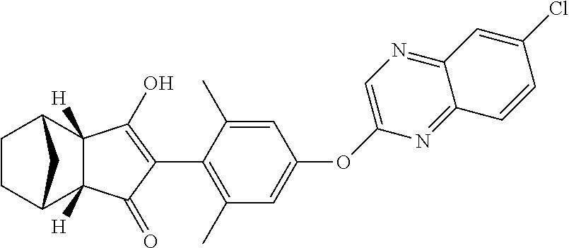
C1CC2C3([H])C([H])(C1C2)C(O)=C(C1=C(C)C=C(OC2=CN=C4C(=N2)C=CC(Cl)=C4)C=C1C)C3=O
